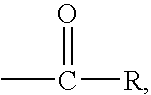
CC([R])=O
